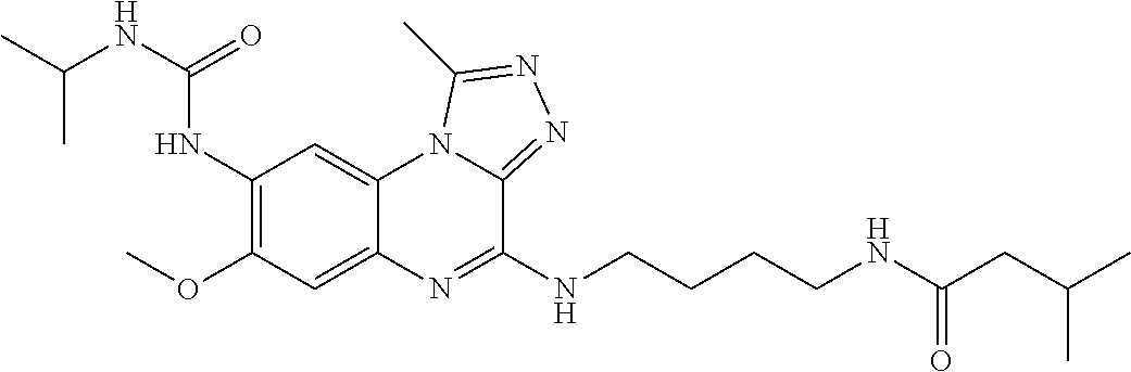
C1(NC(NC(C)C)=O)=C(OC)C=C2C(=C1)N1C(=NN=C1C)C(NCCCCNC(CC(C)C)=O)=N2
